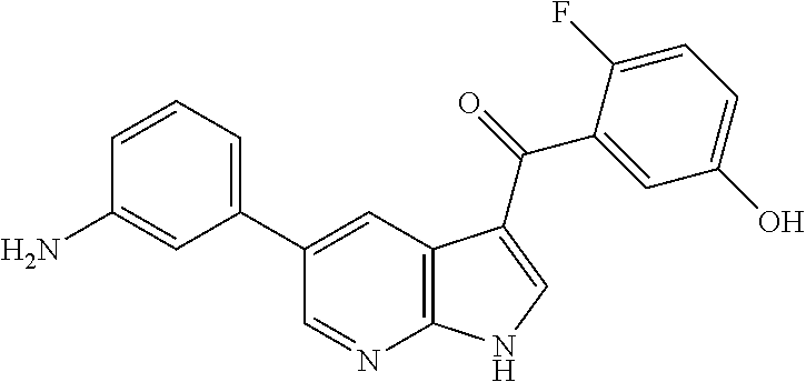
NC1=CC(C2=CC3=C(N=C2)NC=C3C(=O)C2=CC(O)=CC=C2F)=CC=C1
